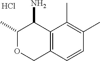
C12=C(C(C)=C(C)C=C1)C(N)C(C)OC2.Cl
